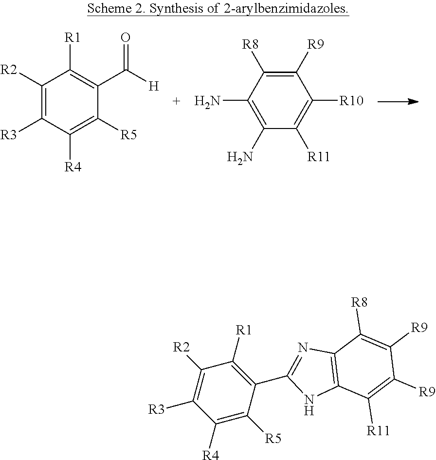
C1([R2])=C([R3])C([R4])=C([R5])C(C([H])=O)=C1[R1].C1([R9])=C([R8])C(N)=C(N)C([R11])=C1[R10].C12=C(NC(C3=C([R1])C([R2])=C([R3])C([R4])=C3[R5])=N1)C([R11])=C([R9])C([R9])=C2[R8]
